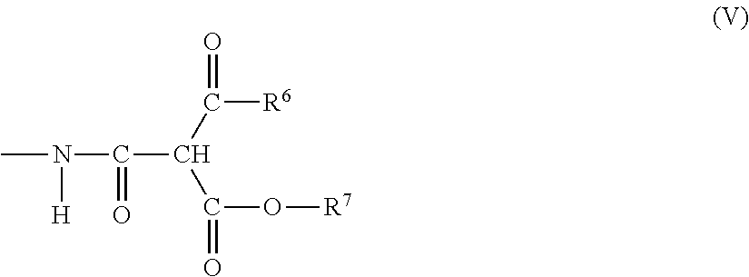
CN(C(C(C([R6])=O)C(O[R7])=O)=O)[H]
